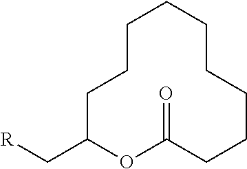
C1C(C[R])OC(=O)CCCCCCCC1
